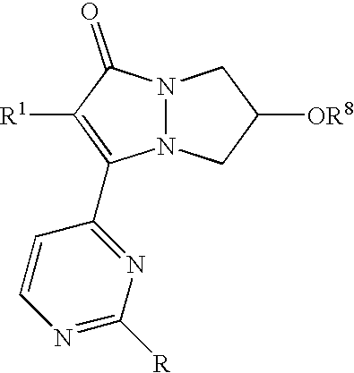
C1=CN=C([R])N=C1C1=C([R1])C(=O)N2N1CC([OR8])C2
